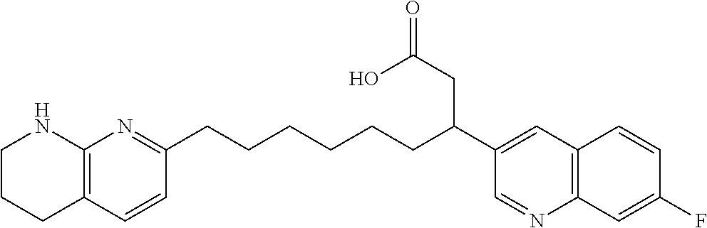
C1CCC2=C(N1)N=C(CCCCCCC(C1=CC3=C(N=C1)C=C(F)C=C3)CC(O)=O)C=C2
